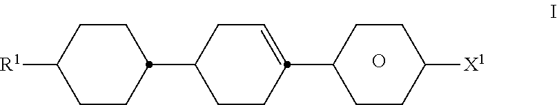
[R1]C1CCC(C2CCC(C3CCC([X1])CC3)=CC2)CC1.O
